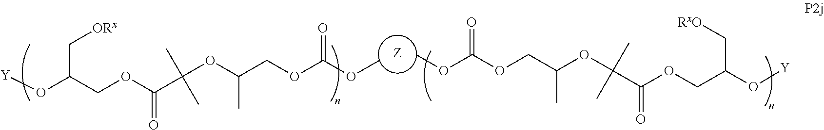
[Z].[Y]OC(COC(C(C)(C)OC(COC(OC)=O)C)=O)C[ORx].COC(=O)OCC(OC(C)(C)C(=O)OCC(O[Y])C[RxO])C
